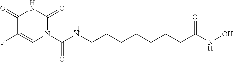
C1(=O)C(F)=CN(C(NCCCCCCCC(NO)=O)=O)C(=O)N1
